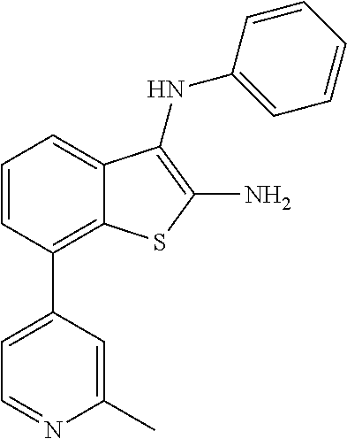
C1=CC=CC(NC2=C(N)SC3=C(C4=CC=NC(C)=C4)C=CC=C32)=C1
